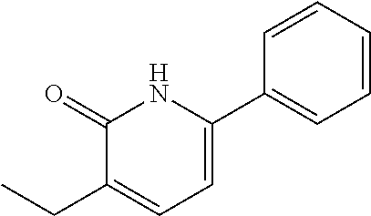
C1=CC(C2=CC=C(CC)C(=O)N2)=CC=C1
